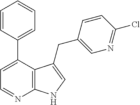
C1=CC(C2=CC=NC3=C2C(CC2=CN=C(Cl)C=C2)=CN3)=CC=C1
